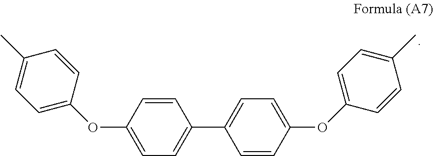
C1(OC2=CC=C(C)C=C2)=CC=C(C2=CC=C(OC3=CC=C(C)C=C3)C=C2)C=C1
